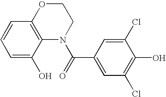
N1(C(=O)C2=CC(Cl)=C(O)C(Cl)=C2)CCOC2=C1C(O)=CC=C2
